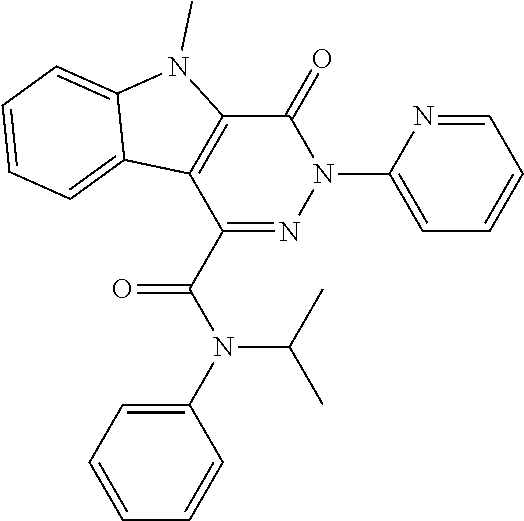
C1(=O)C2=C(C(C(N(C(C)C)C3=CC=CC=C3)=O)=NN1C1=CC=CC=N1)C1=CC=CC=C1N2C
